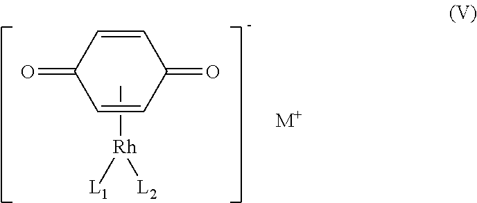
C1=CC(=O)C=CC1=O.C[Rh]([L1])[L2].[M+]
